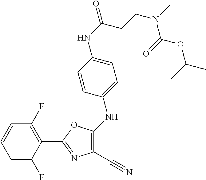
C1(C#N)=C(NC2=CC=C(NC(=O)CCN(C)C(=O)OC(C)(C)C)C=C2)OC(C2=C(F)C=CC=C2F)=N1
